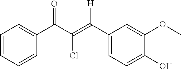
C1(C(C(=C(C2=CC=C(O)C(OC)=C2)[H])Cl)=O)=CC=CC=C1
